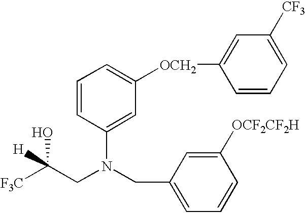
C1=CC(N(CC2=CC=CC([OCF2CF2H])=C2)CC([F3C])(O)[H])=CC([OCH2]C2=CC([CF3])=CC=C2)=C1
